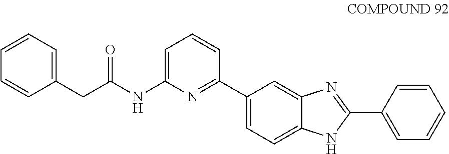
C1=CC=C(CC(NC2=CC=CC(C3=CC=C4C(=C3)N=C(C3=CC=CC=C3)N4)=N2)=O)C=C1
